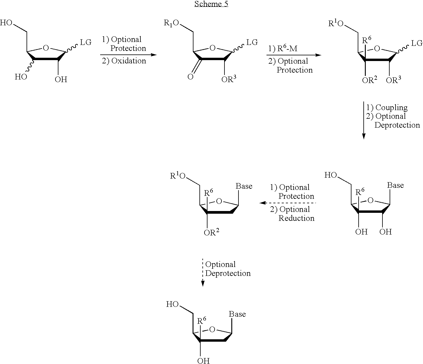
C1(O)C(O)C(CO)OC1[LG].C1([OR3])C([R6])([OR2])C(C[R1O])OC1[LG].C1([OR3])C(=O)C(C[R1O])OC1[LG].C1(O)C([R6])(O)C(CO)OC1[Base].C1C([R6])([OR2])C(C[R1O])OC1[Base].C1C([R6])(O)C(CO)OC1[Base]
